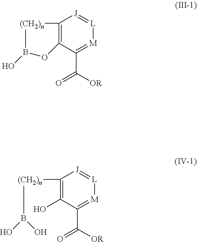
C1([(CH2)n]B(O)O)=C(O)C(C([OR])=O)=[M][L]=[J]1.C12=C(C(C([OR])=O)=[M][L]=[J]1)OB(O)[(CH2)n]2
